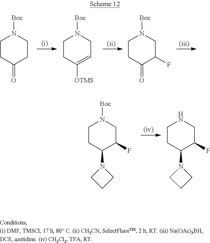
C1CC(N2CCC2)C(F)CN1[Boc].C1CC(N2CCC2)C(F)CN1.C1CC(=O)CCN1[Boc].C1CC([OTMS])=CCN1[Boc].C1CC(=O)C(F)CN1[Boc]
